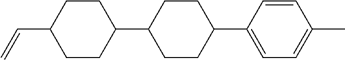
C=CC1CCC(C2CCC(C3=CC=C(C)C=C3)CC2)CC1
